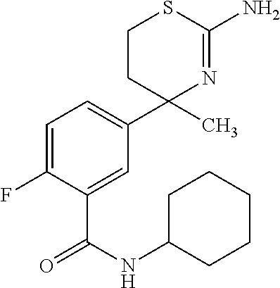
C1=C(C2(C)CCSC(N)=N2)C=C(C(=O)NC2CCCCC2)C(F)=C1
